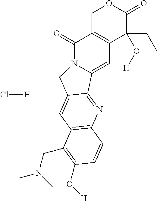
C1C2=C(C(CC)(O[H])C(=O)O1)C=C1N(C2=O)CC2=CC3=C(N=C12)C=CC(O[H])=C3CN(C)C.Cl[H]
